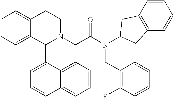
C1=CC=C2C(=C1)CCN(CC(N(C1CC3=C(C=CC=C3)C1)CC1=C(F)C=CC=C1)=O)C2C1=CC=CC2=CC=CC=C12
